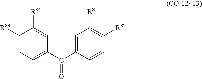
C1=C(C(C2=CC=C([R83])C([R84])=C2)=O)C=CC([R82])=C1[R81]
